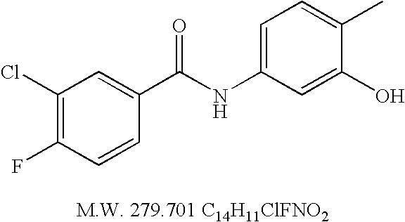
C1(Cl)=C(F)C=CC(C(=O)NC2=CC=C(C)C(O)=C2)=C1
